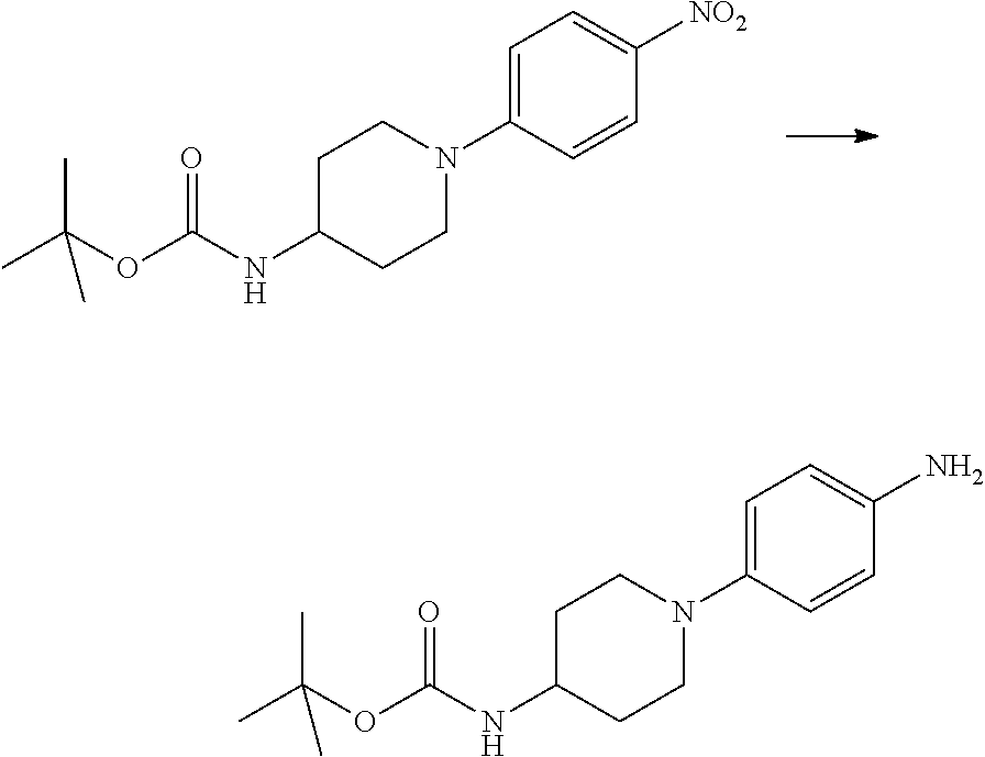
C1=C(N2CCC(NC(OC(C)(C)C)=O)CC2)C=CC([NO2])=C1.C1=C(N2CCC(NC(OC(C)(C)C)=O)CC2)C=CC(N)=C1
